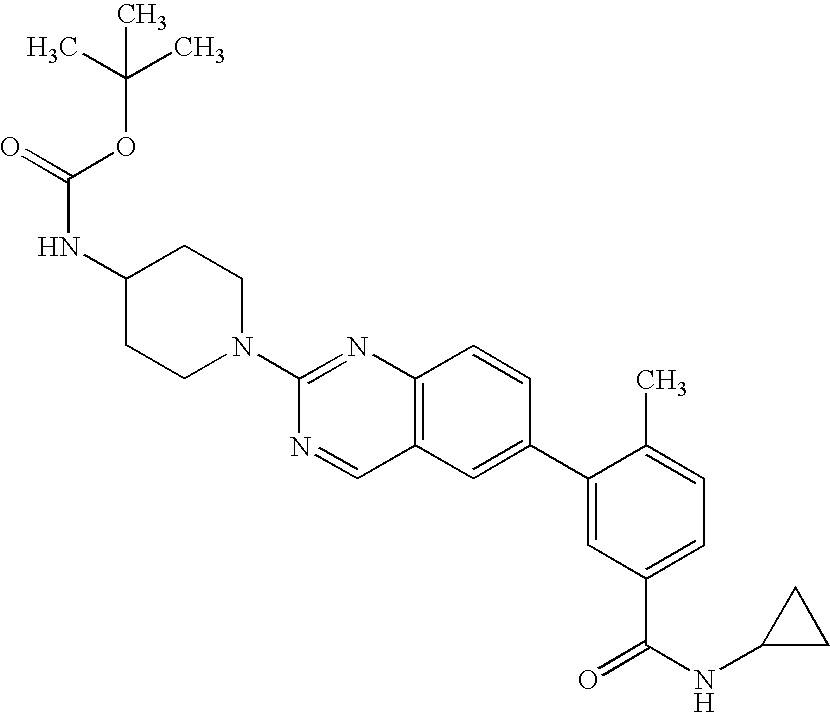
N1(C2=NC3=C(C=N2)C=C(C2=CC(C(NC4CC4)=O)=CC=C2C)C=C3)CCC(NC(=O)OC(C)(C)C)CC1
